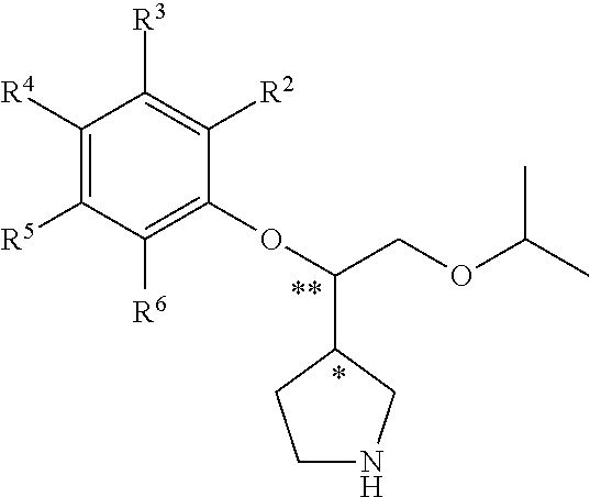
C1([R4])=C([R5])C([R6])=C(OC(COC(C)C)C2CNCC2)C([R2])=C1[R3]
